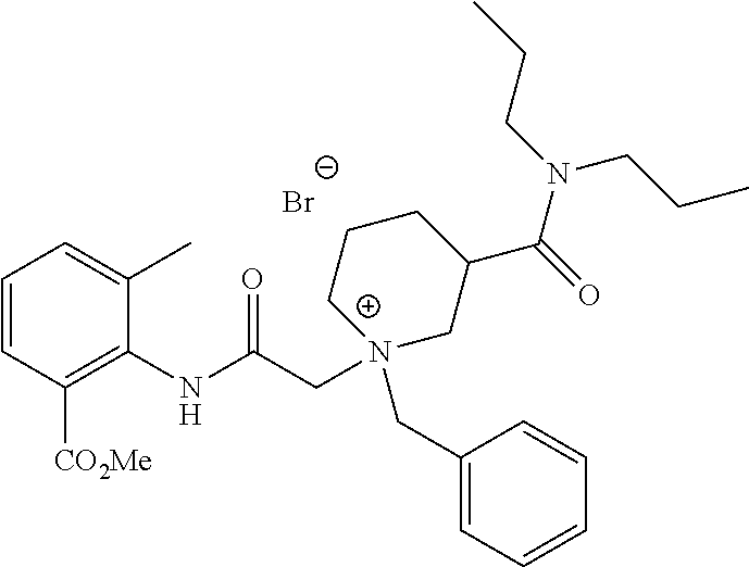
C1=CC([CO2Me])=C(NC(C[N+]2(CC3=CC=CC=C3)CC(C(=O)N(CCC)CCC)CCC2)=O)C(C)=C1.[Br-]
